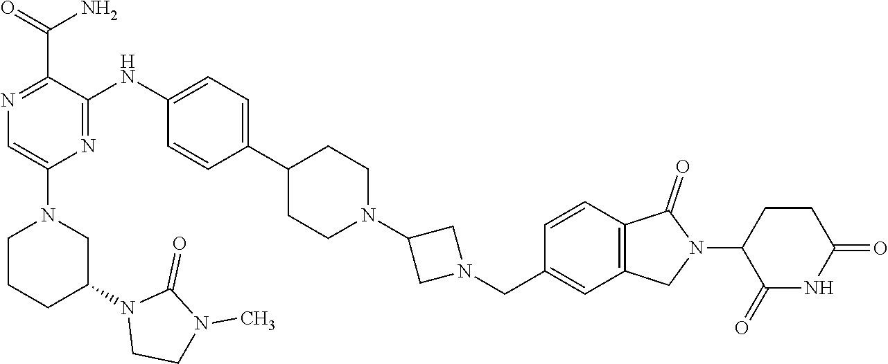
C1(C2=CC=C(NC3=NC(N4CCCC(N5CCN(C)C5=O)C4)=CN=C3C(=O)N)C=C2)CCN(C2CN(CC3=CC4=C(C=C3)C(=O)N(C3C(=O)NC(=O)CC3)C4)C2)CC1
